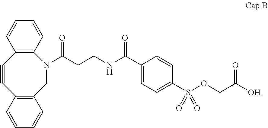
C1(C(NCCC(=O)N2CC3=C(C#CC4=C2C=CC=C4)C=CC=C3)=O)=CC=C(S(OCC([OH])=O)(=O)=O)C=C1
